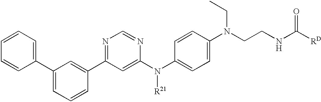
C1=CC(C2=CC=CC(C3=NC=NC(N(C4=CC=C(N(CCNC([RD])=O)CC)C=C4)[R21])=C3)=C2)=CC=C1
